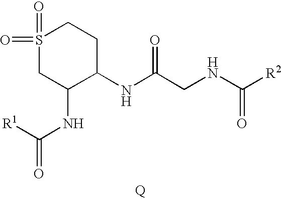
[Q].N(C(CNC([R2])=O)=O)C1CCS(=O)(=O)CC1NC([R1])=O
